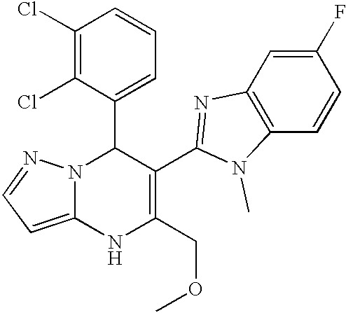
C1(Cl)=C(Cl)C(C2N3C(=CC=N3)NC(COC)=C2C2=NC3=C(C=CC(F)=C3)N2C)=CC=C1
